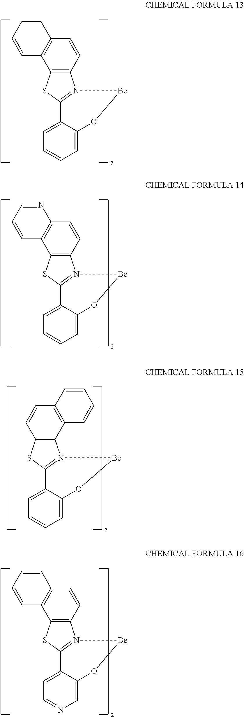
C12=C(C3=C(C=C1)N1=C(S3)C3=CC=CC=C3O[Be]1)C=CC=C2.C1=CC2=C(C3=C1C=CC=C3)N1=C(S2)C2=CC=CC=C2O[Be]1.C12=C(C3=C(C=C1)N1=C(S3)C3=CC=CC=C3O[Be]1)C=CC=N2.C12=C(C3=C(C=C1)N1=C(S3)C3=CC=NC=C3O[Be]1)C=CC=C2
